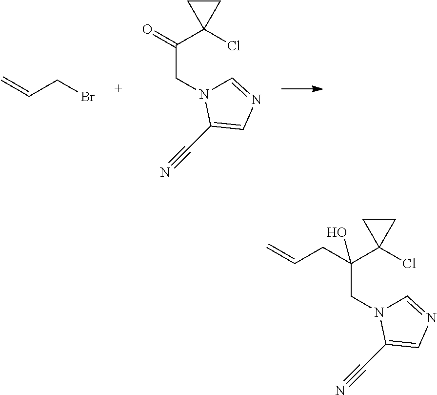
C=CCBr.O=C(CN1C=NC=C1C#N)C1(Cl)CC1.C(C(CN1C=NC=C1C#N)(C1(Cl)CC1)O)C=C
